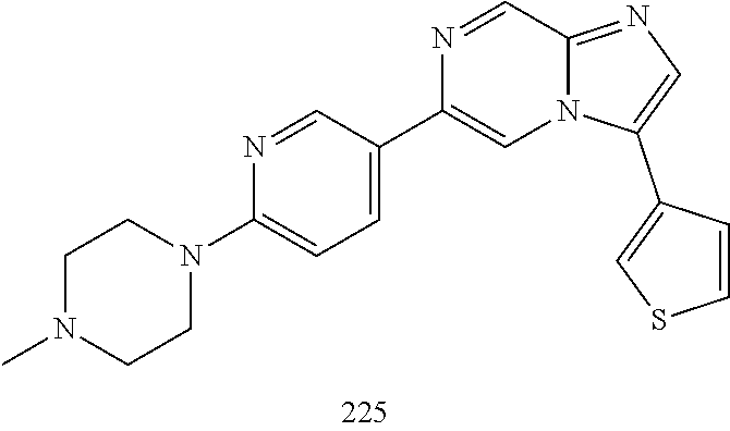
C1CN(C)CCN1C1=CC=C(C2=CN3C(=NC=C3C3=CSC=C3)C=N2)C=N1
